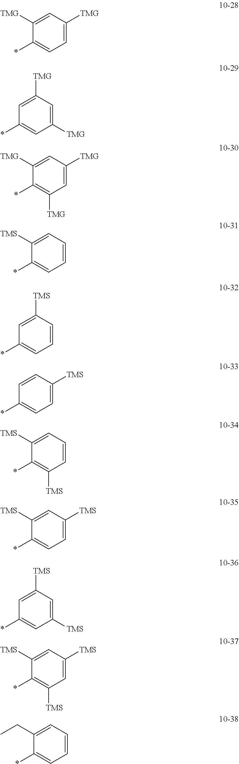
C1([TMG])=CC([TMG])=CC=C1*.C1=C([TMG])C=C([TMG])C=C1*.C1([TMG])=CC([TMG])=CC([TMG])=C1*.C1([TMS])=CC=CC=C1*.C1=C([TMS])C=CC=C1*.C1=CC([TMS])=CC=C1*.C1([TMS])=CC=CC([TMS])=C1*.C1([TMS])=CC([TMS])=CC=C1*.C1=C([TMS])C=C([TMS])C=C1*.C1([TMS])=CC([TMS])=CC([TMS])=C1*.C1(CC)=CC=CC=C1*
